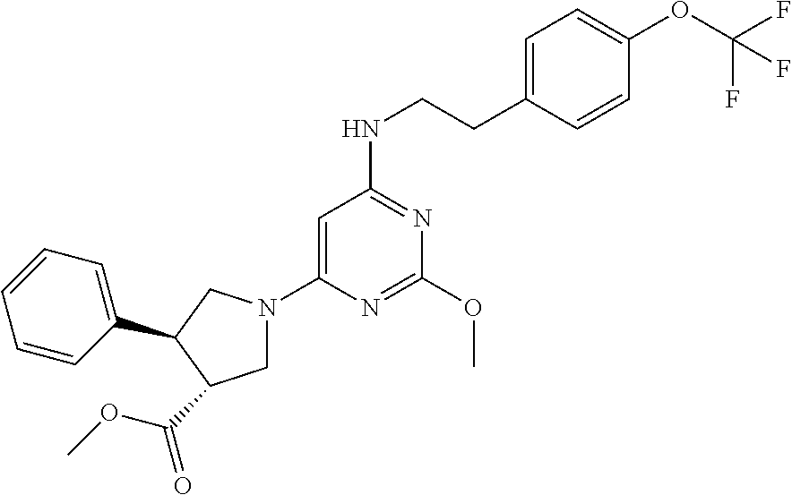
C1=C(N2CC(C(OC)=O)C(C3=CC=CC=C3)C2)N=C(OC)N=C1NCCC1=CC=C(OC(F)(F)F)C=C1
